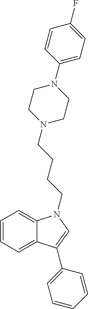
C1=CC=C2C(=C1)N(CCCCN1CCN(C3=CC=C(F)C=C3)CC1)C=C2C1=CC=CC=C1
